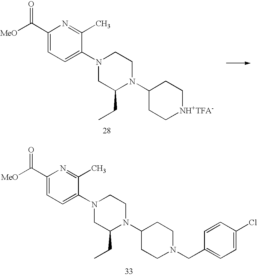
C1(C([MeO])=O)=CC=C(N2CC(CC)N(C3CC[NH+TFA-]CC3)CC2)C(C)=N1.C1(C([MeO])=O)=CC=C(N2CC(CC)N(C3CCN(CC4=CC=C(Cl)C=C4)CC3)CC2)C(C)=N1
